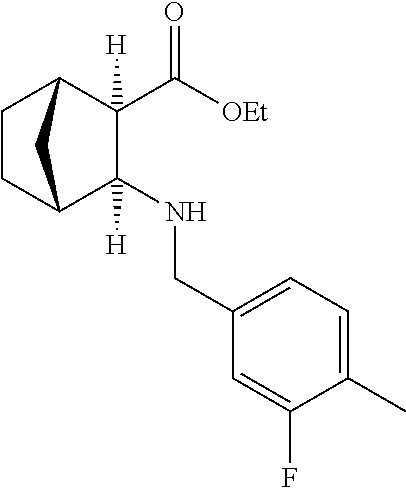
[OEt]C(=O)C1([H])C2CCC(C1(NCC1=CC=C(C)C(F)=C1)[H])C2
